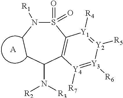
[A].S1(=O)(=O)N([R1])CCC(N([R3])[R2])C2=C1[Y1]([R4])=[Y2]([R5])[Y3]([R6])=[Y4]2[R7]
